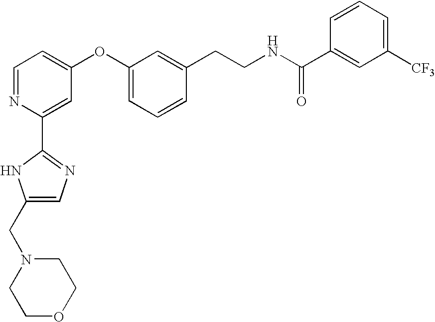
C1=NC(C2=NC=C(CN3CCOCC3)N2)=CC(OC2=CC=CC(CCNC(C3=CC([CF3])=CC=C3)=O)=C2)=C1
